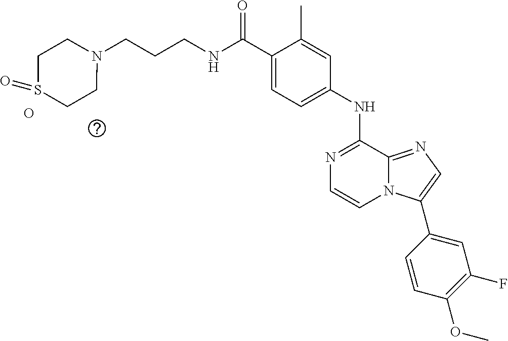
C1(NC2=NC=CN3C2=NC=C3C2=CC(F)=C(OC)C=C2)=CC=C(C(NCCCN2CCS(=O)CC2)=O)C(C)=C1.O
